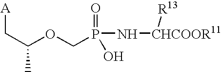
[A]CC(C)OCP(=O)(O)N[CHCOOR11][R13]
